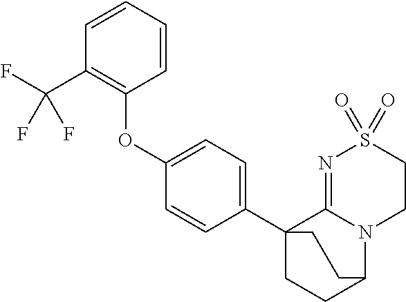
O(C1=CC=C(C23CCC(N4C2=NS(=O)(=O)CC4)CC3)C=C1)C1=C(C(F)(F)F)C=CC=C1
